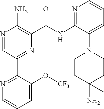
N1=CC(C2=NC=CC=C2O[CF3])=NC(C(NC2=NC=CC=C2N2CCC(N)(C)CC2)=O)=C1N
